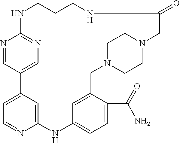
N1C2=NC=C(C=N2)C2=CC=NC(=C2)NC2=CC=C(C(N)=O)C(=C2)CN2CCN(CC2)CC(=O)NCCC1
